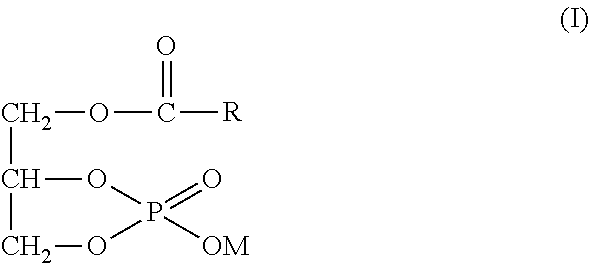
C(OC(=O)[R])C1COP(=O)([OM])O1
